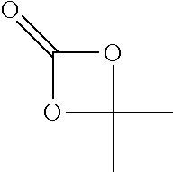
O1C(C)(C)OC1=O
